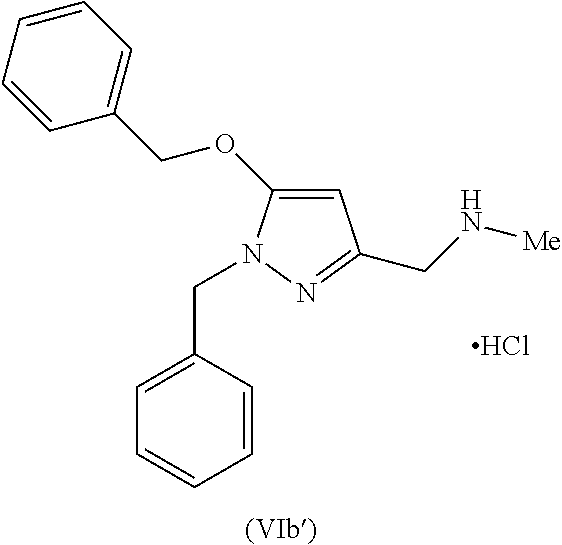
C1=C(OCC2=CC=CC=C2)N(CC2=CC=CC=C2)N=C1CN[Me].Cl
